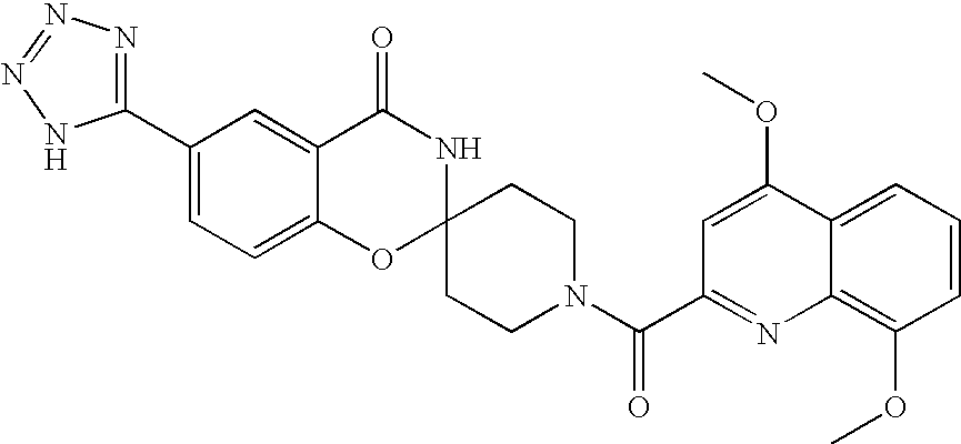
C1(C2=NN=NN2)=CC=C2C(=C1)C(=O)NC1(O2)CCN(C(=O)C2=NC3=C(OC)C=CC=C3C(OC)=C2)CC1
